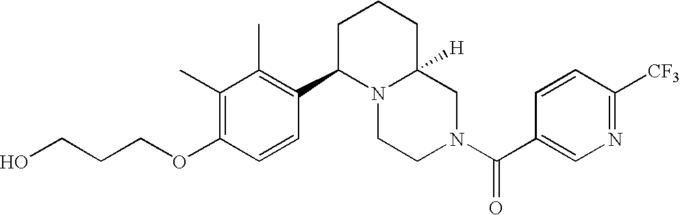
C(OC1=C(C)C(C)=C(C2N3C([H])(CN(C(=O)C4=CN=C([CF3])C=C4)CC3)CCC2)C=C1)CCO
